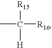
CC([R16])([R15])[H]
